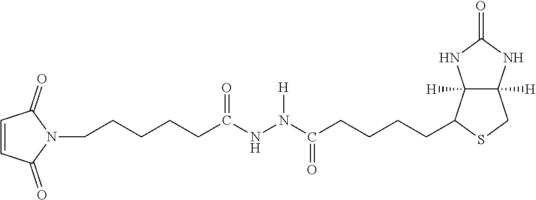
C12([H])C([H])(C(CCCCC(=O)N([H])NC(CCCCCN3C(=O)C=CC3=O)=O)SC1)NC(=O)N2
